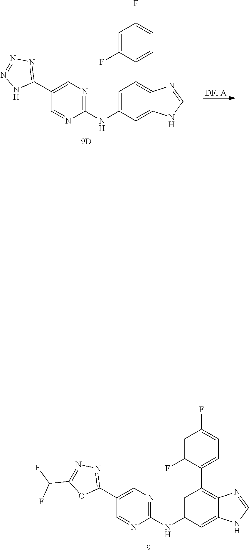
[DFFA].C12=CC(NC3=NC=C(C4=NN=NN4)C=N3)=CC(C3=CC=C(F)C=C3F)=C1N=CN2.C12=CC(NC3=NC=C(C4=NN=C(C(F)F)O4)C=N3)=CC(C3=CC=C(F)C=C3F)=C1N=CN2
